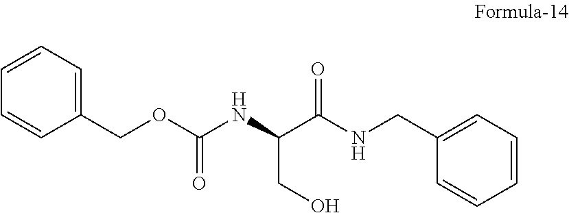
C1(COC(NC(C(NCC2=CC=CC=C2)=O)CO)=O)=CC=CC=C1
